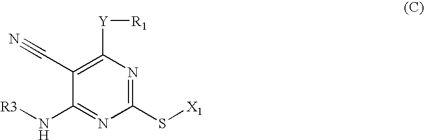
C1(C#N)=C([Y][R1])N=C(S[X1])N=C1N[R3]
